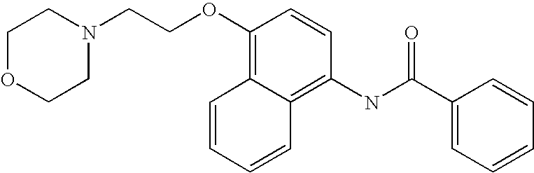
C1(OCCN2CCOCC2)=C2C(=C(NC(C3=CC=CC=C3)=O)C=C1)C=CC=C2
